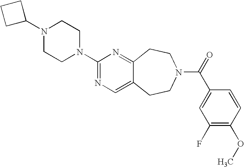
C1C(N2CCN(C3=NC=C4C(=N3)CCN(C(=O)C3=CC(F)=C(OC)C=C3)CC4)CC2)CC1
